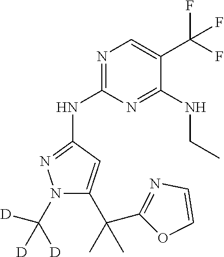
N1=C(NC2=NN(C([D])([D])[D])C(C(C)(C3=NC=CO3)C)=C2)N=C(NCC)C(C(F)(F)F)=C1
